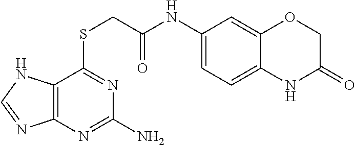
C12=C(N=C(N)N=C1SCC(NC1=CC=C3C(=C1)OCC(=O)N3)=O)N=CN2
